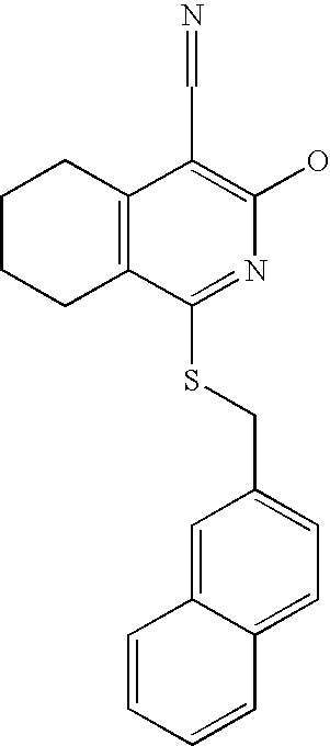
C1CCC2=C(C1)C(C=N)=C(O)N=C2SCC1=CC=C2C(=C1)C=CC=C2
